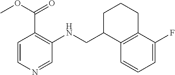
C1=CN=CC(NCC2C3=C(CCC2)C(F)=CC=C3)=C1C(OC)=O
